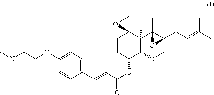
C1CC(OC(=O)C=CC2=CC=C(OCCN(C)C)C=C2)C(OC)C(C2(C)C(CC=C(C)C)O2)([H])C12CO2
